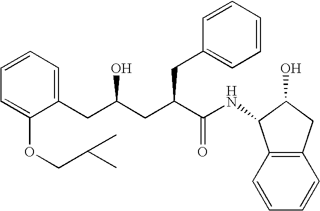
C12=C(C=CC=C1)C(NC(C(CC(CC1=CC=CC=C1OCC(C)C)O)CC1=CC=CC=C1)=O)C(O)C2
